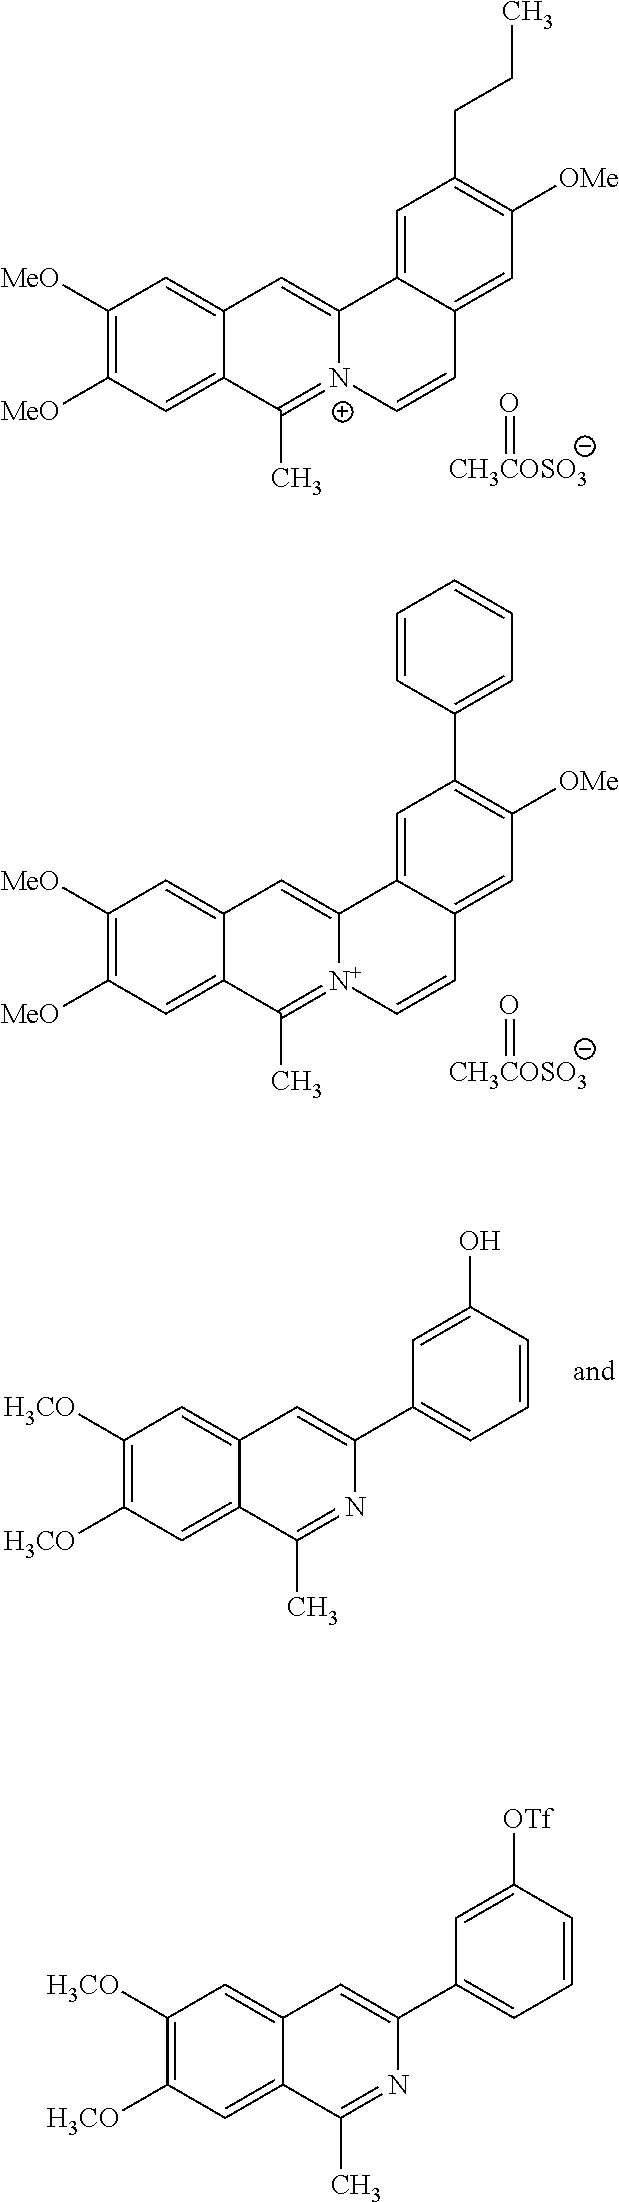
C1=C2C(=CC([MeO])=C1[MeO])C(C)=[N+]1C(=C2)C2=CC(CCC)=C([OMe])C=C2C=C1.[CH3COSO3]=O.C1=C2C(=CC([MeO])=C1[MeO])C(C)=[N+]1C(=C2)C2=CC(C3=CC=CC=C3)=C([OMe])C=C2C=C1.[CH3COSO3]=O.C1=C2C(=CC([H3CO])=C1[H3CO])C(C)=NC(C1=CC=CC([OTf])=C1)=C2.C1=C2C(=CC([H3CO])=C1[H3CO])C(C)=NC(C1=CC=CC(O)=C1)=C2
